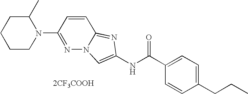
[2CF3COOH].C1=CC(CCC)=CC=C1C(NC1=CN2N=C(N3C(C)CCCC3)C=CC2=N1)=O
